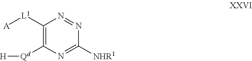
C1([L1][A])=C([Qd][H])N=C([NHR1])N=N1
